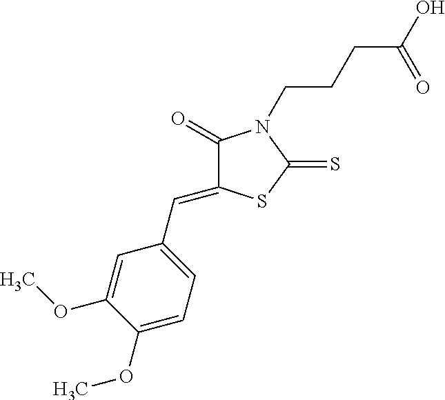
C1(=O)C(=CC2=CC=C(OC)C(OC)=C2)SC(=S)N1CCCC(O)=O
